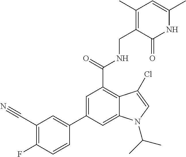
N1C(C)=CC(C)=C(CNC(C2=C3C(=CC(C4=CC(C#N)=C(F)C=C4)=C2)N(C(C)C)C=C3Cl)=O)C1=O
